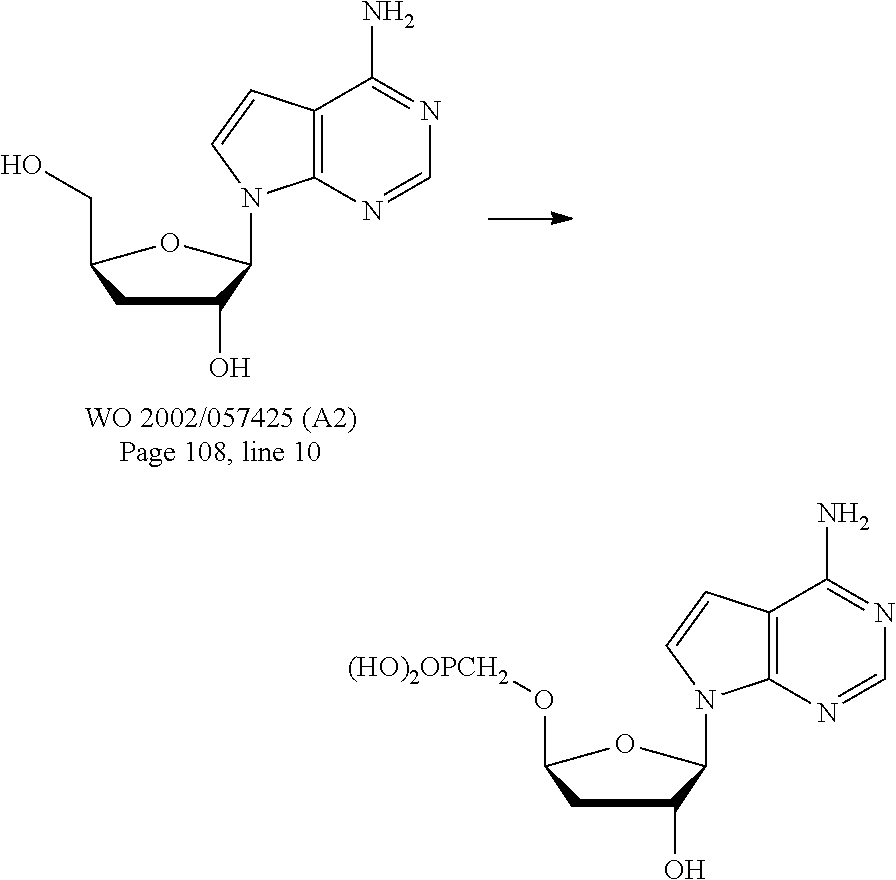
C1(O)CC(O[(HO)2OPCH2])OC1N1C2=C(C=C1)C(N)=NC=N2.C1(O)CC(CO)OC1N1C2=C(C=C1)C(N)=NC=N2
